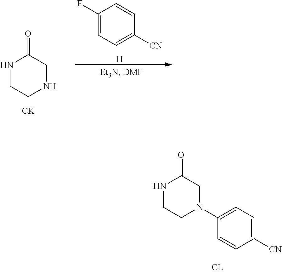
N1CCNCC1=O.[CK].C1(F)=CC=C([CN])C=C1.[H].N1CCN(C2=CC=C([CN])C=C2)CC1=O
